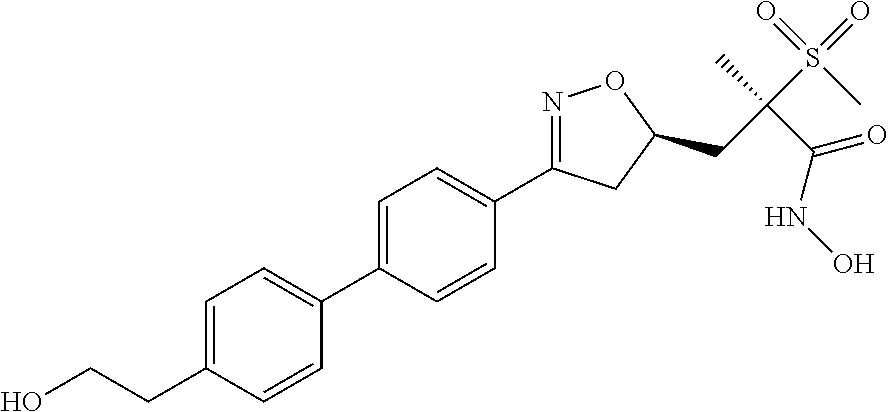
C1=C(C2=CC=C(CCO)C=C2)C=CC(C2=NOC(CC(S(=O)(=O)C)(C)C(=O)NO)C2)=C1
